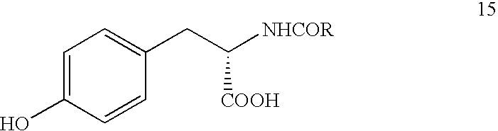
C1=C(O)C=CC(CC([NHCOR])[COOH])=C1
